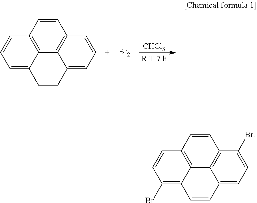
[CHCl3].C1=CC2=C3C4=C1C=CC=C4C=CC3=CC=C2.[Br2].C1=CC2=C3C4=C1C(Br)=CC=C4C=CC3=C(Br)C=C2
